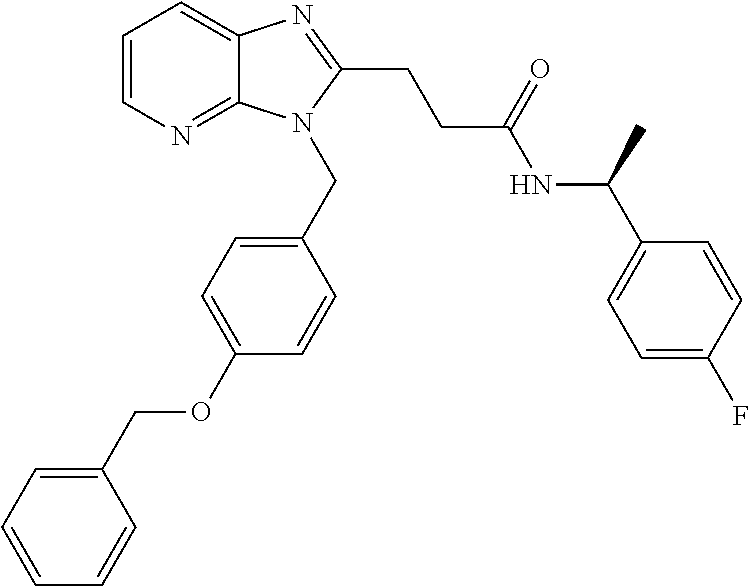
C1=CN=C2C(=C1)N=C(CCC(NC(C1=CC=C(F)C=C1)C)=O)N2CC1=CC=C(OCC2=CC=CC=C2)C=C1
